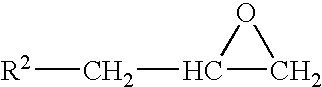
C1(C[R2])CO1
